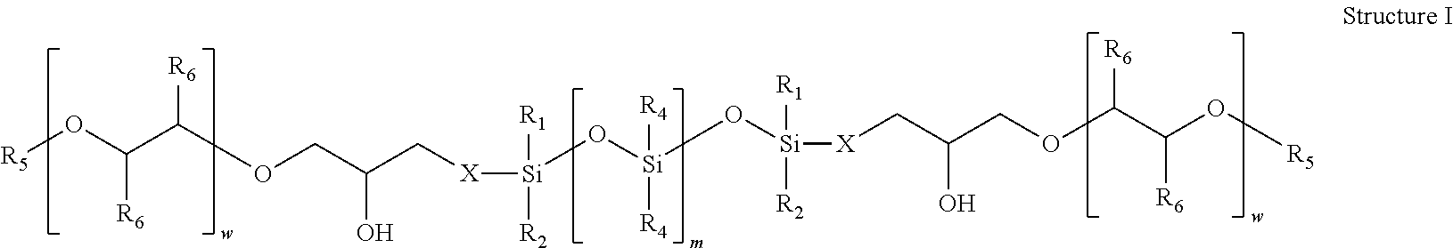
[R5]OC(C(OCC(C[X][Si]([R1])([R2])O[Si]([R4])([R4])O[Si]([R1])([R2])[X]CC(O)COC(C([R6])O[R5])[R6])O)[R6])[R6]
